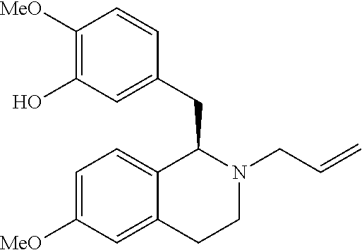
C1([MeO])=C(O)C=C(CC2C3=CC=C([MeO])C=C3CCN2CC=C)C=C1
